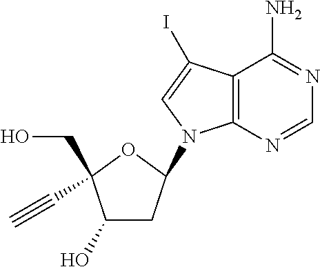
C12=C(N=CN=C1N)N(C1CC(O)C(CO)(C#C)O1)C=C2I
